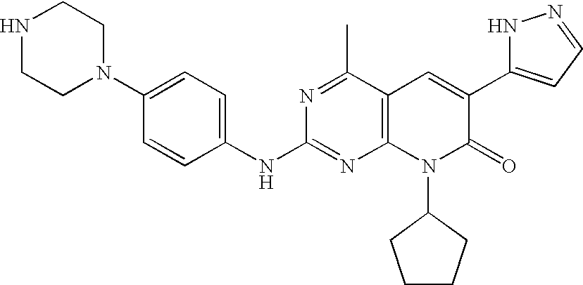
C1(NC2=NC3=C(C(C)=N2)C=C(C2=CC=NN2)C(=O)N3C2CCCC2)=CC=C(N2CCNCC2)C=C1
